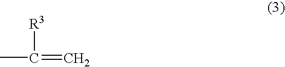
CC([R3])=C
